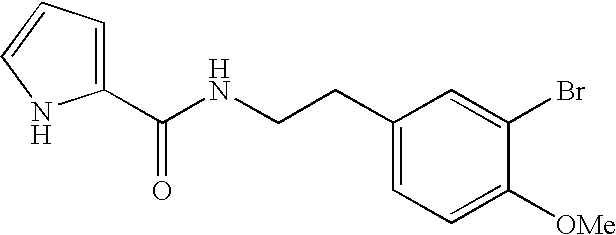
C1(C(NCCC2=CC=C([OMe])C(Br)=C2)=O)=CC=CN1
